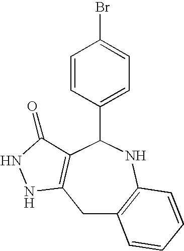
C1C2=C(NC(C3=CC=C(Br)C=C3)C3=C1NNC3=O)C=CC=C2
